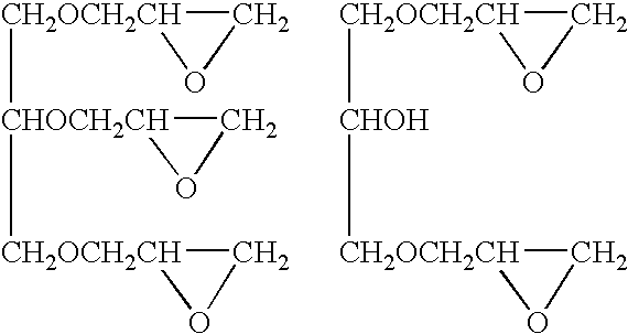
[CHOCH2CH]1([CH2OCH2CH]2CO2)([CH2OCH2CH]2CO2)CO1.[CHOH]([CH2OCH2CH]1CO1)[CH2OCH2CH]1CO1
